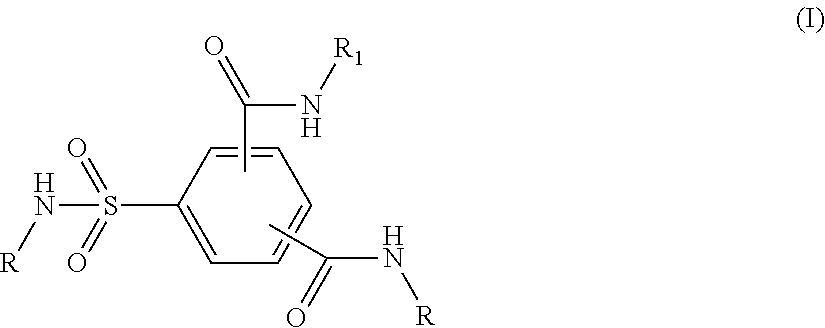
CC(N[R])=O.C1(S(=O)(=O)N[R])=CC=CC=C1.CC(N[R1])=O
